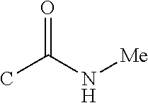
O=C(N[Me])C
